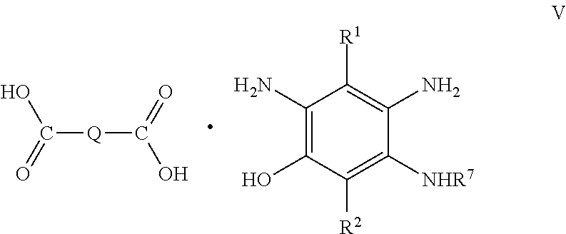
C1(N)=C(O)C([R2])=C([NHR7])C(N)=C1[R1].C([Q]C(O)=O)(=O)O
